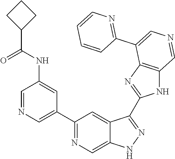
C1(C2=CN=CC(NC(=O)C3CCC3)=C2)=NC=C2C(=C1)C(C1=NC3=C(N1)C=NC=C3C1=NC=CC=C1)=NN2
